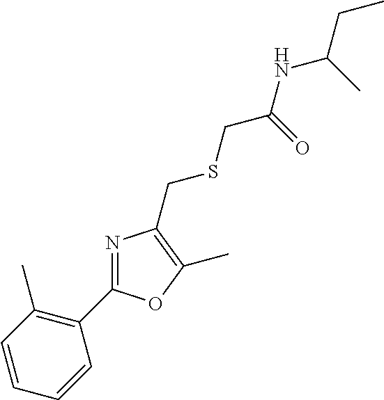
C1=CC=CC(C2=NC(CSCC(=O)NC(C)CC)=C(C)O2)=C1C
